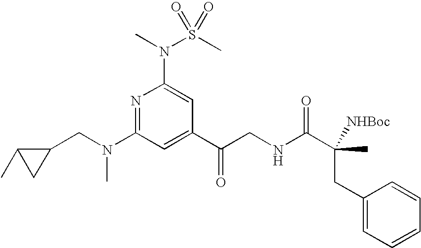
N1=C(N(CC2C(C)C2)C)C=C(C(CNC(C(CC2=CC=CC=C2)(C)[NHBoc])=O)=O)C=C1N(C)S(C)(=O)=O
